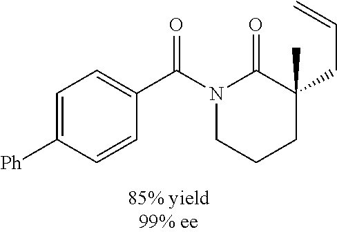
N1(C(C2=CC=C([Ph])C=C2)=O)CCCC(CC=C)(C)C1=O
